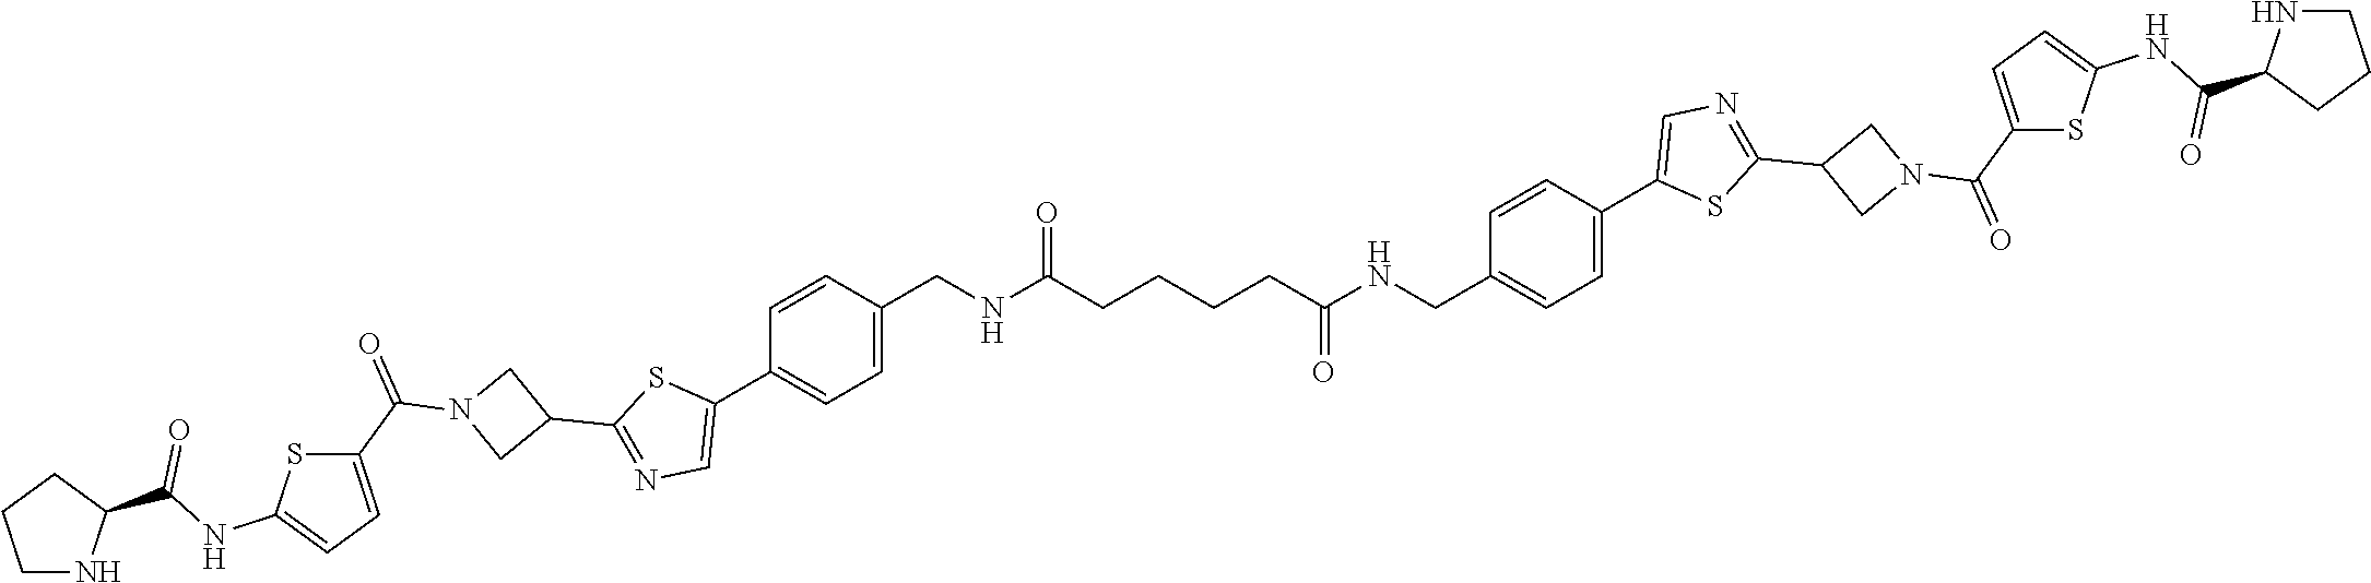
C1=CC(CNC(CCCCC(NCC2=CC=C(C3=CN=C(C4CN(C(C5=CC=C(NC(C6NCCC6)=O)S5)=O)C4)S3)C=C2)=O)=O)=CC=C1C1=CN=C(C2CN(C(C3=CC=C(NC(C4NCCC4)=O)S3)=O)C2)S1
